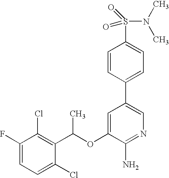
C1=C(F)C(Cl)=C(C(OC2=CC(C3=CC=C(S(=O)(=O)N(C)C)C=C3)=CN=C2N)C)C(Cl)=C1
